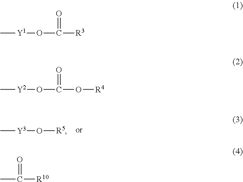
C[Y3]O[R5].C[Y1]OC(=O)[R3].C[Y2]OC(=O)O[R4].CC([R10])=O
